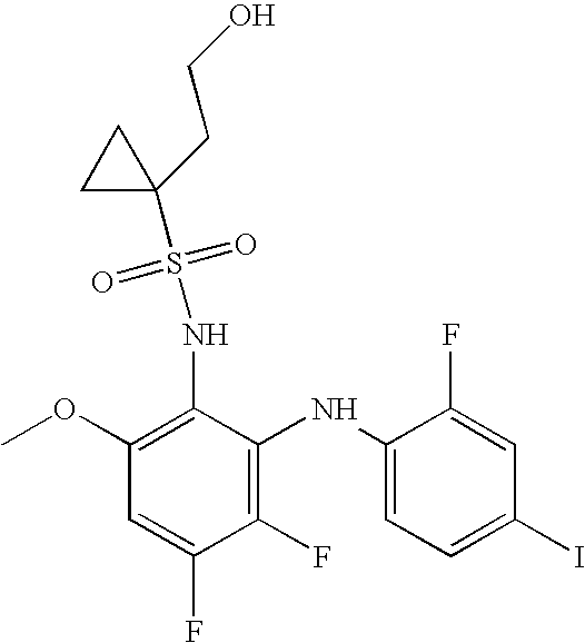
C1(F)=C(NC2=CC=C(I)C=C2F)C(NS(C2(CCO)CC2)(=O)=O)=C(OC)C=C1F
